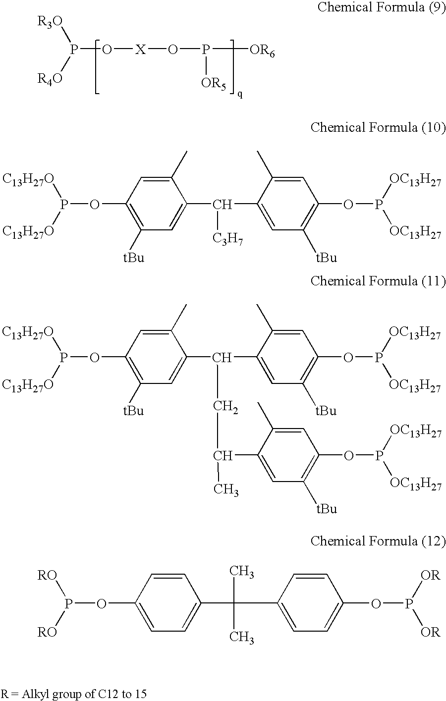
[R3O]P([R4O])O[X]OP([OR6])[OR5].C1(C)=CC(OP([C13H27O])[C13H27O])=C([tBu])C=C1C(C1=CC([tBu])=C(OP([OC13H27])[OC13H27])C=C1C)[C3H7].C1(C)=CC(OP([C13H27O])[C13H27O])=C([tBu])C=C1C(C1=CC([tBu])=C(OP([OC13H27])[OC13H27])C=C1C)CC(C1=CC([tBu])=C(OP([OC13H27])[OC13H27])C=C1C)C.C1=CC(OP([RO])[RO])=CC=C1C(C1=CC=C(OP([OR])[OR])C=C1)(C)C
